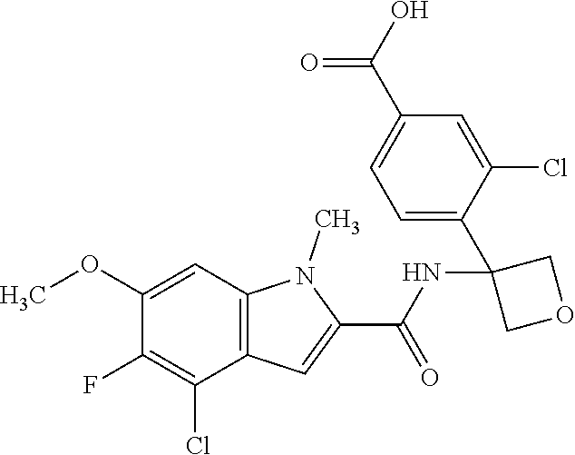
C1=C(C2(NC(C3=CC4=C(N3C)C=C(OC)C(F)=C4Cl)=O)COC2)C(Cl)=CC(C(=O)O)=C1
